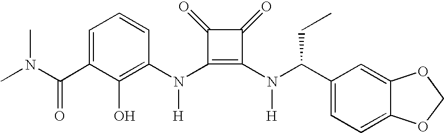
CN(C(C1=CC=CC(N(C2=C(N(C(C3=CC=C4C(=C3)OCO4)CC)[H])C(=O)C2=O)[H])=C1O)=O)C
